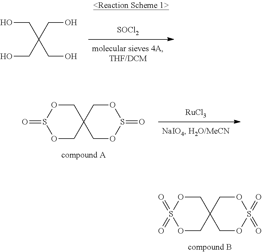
C1OS(=O)(=O)OCC12COS(=O)(=O)OC2.[SOCl2].C(O)C(CO)(CO)CO.[RuCl3].C1OS(=O)OCC12COS(=O)OC2
